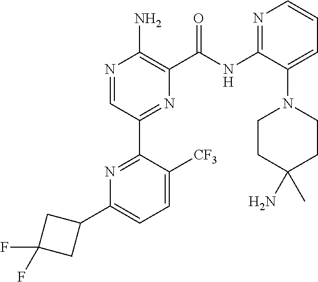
N1=CC(C2=NC(C3CC(F)(F)C3)=CC=C2[CF3])=NC(C(NC2=NC=CC=C2N2CCC(N)(C)CC2)=O)=C1N
